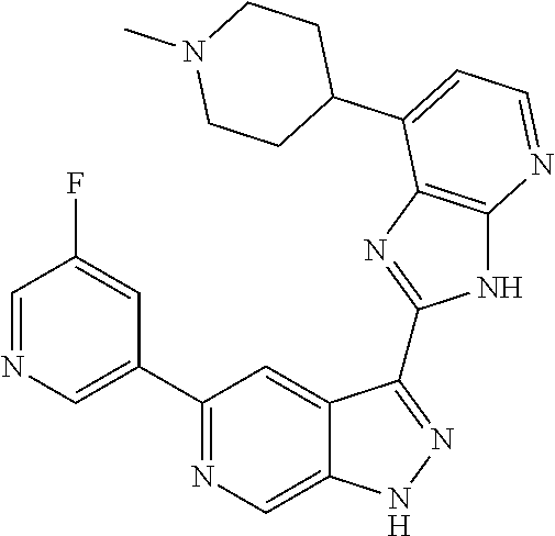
C1(C2=NC=C3C(=C2)C(C2=NC4=C(N2)N=CC=C4C2CCN(C)CC2)=NN3)=CN=CC(F)=C1
